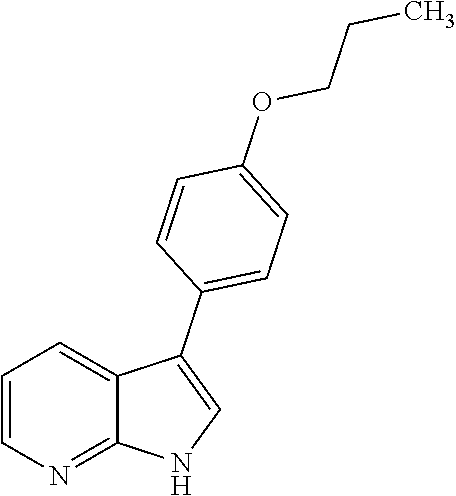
C1=CN=C2C(=C1)C(C1=CC=C(OCCC)C=C1)=CN2
